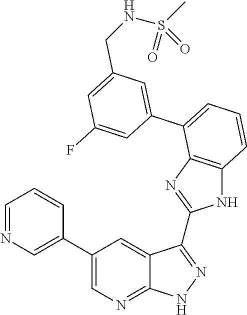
C1=C(C2=CC=CC3=C2N=C(C2=NNC4=NC=C(C5=CN=CC=C5)C=C42)N3)C=C(F)C=C1CNS(=O)(C)=O
